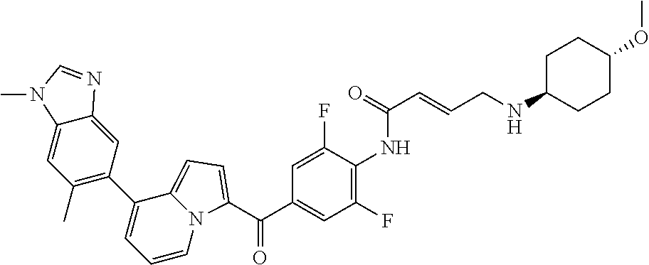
C(C1=CC(F)=C(NC(C=CCNC2CCC(OC)CC2)=O)C(F)=C1)(=O)C1=CC=C2N1C=CC=C2C1=C(C)C=C2C(=C1)N=CN2C
